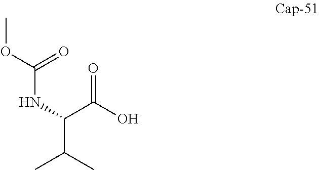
COC(=O)NC(C(C)C)C(O)=O
